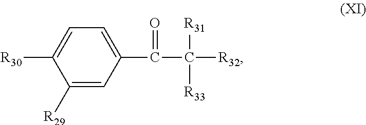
C1([R29])=CC(C(=O)C([R31])([R33])[R32])=CC=C1[R30]
